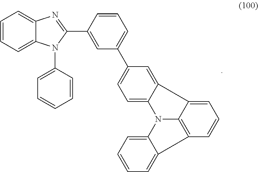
C1=CC=C2C(=C1)N=C(C1=CC(C3=CC=C4C(=C3)C3=CC=CC5=C3N4C3=CC=CC=C35)=CC=C1)N2C1=CC=CC=C1
